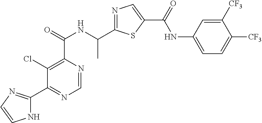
C1=NC(C(=O)NC(C2=NC=C(C(=O)NC3=CC=C([CF3])C([CF3])=C3)S2)C)=C(Cl)C(C2=NC=CN2)=N1
